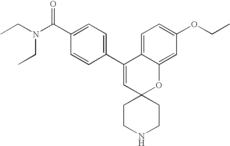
CCN(C(C1=CC=C(C2=CC3(OC4=CC(OCC)=CC=C24)CCNCC3)C=C1)=O)CC
